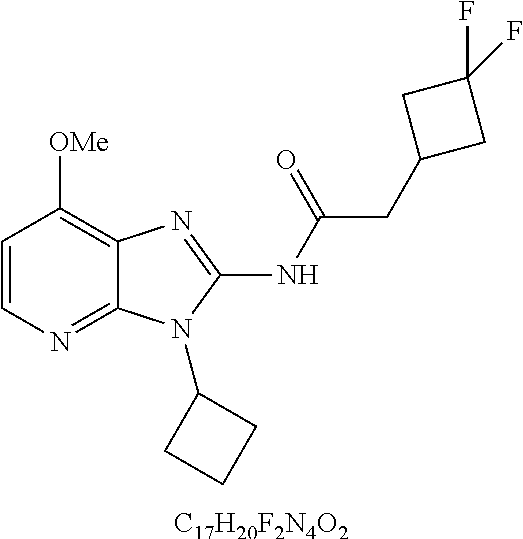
C1=CN=C2C(=C1[OMe])N=C(NC(CC1CC(F)(F)C1)=O)N2C1CCC1.[C17H20F2N4O2]
